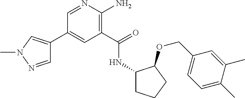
C1(C2=CN(C)N=C2)=CC(C(=O)NC2CCCC2OCC2=CC=C(C)C(C)=C2)=C(N)N=C1
